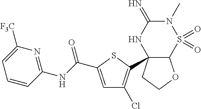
C12OCCC1(C1=C(Cl)C=C(C(NC3=NC([F3C])=CC=C3)=O)S1)NC(=N)N(C)S2(=O)=O
